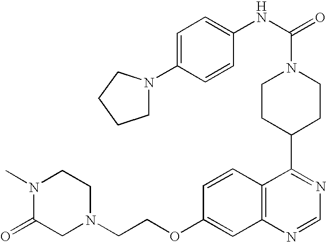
C12=C(C=CC(OCCN3CCN(C)C(=O)C3)=C1)C(C1CCN(C(NC3=CC=C(N4CCCC4)C=C3)=O)CC1)=NC=N2
